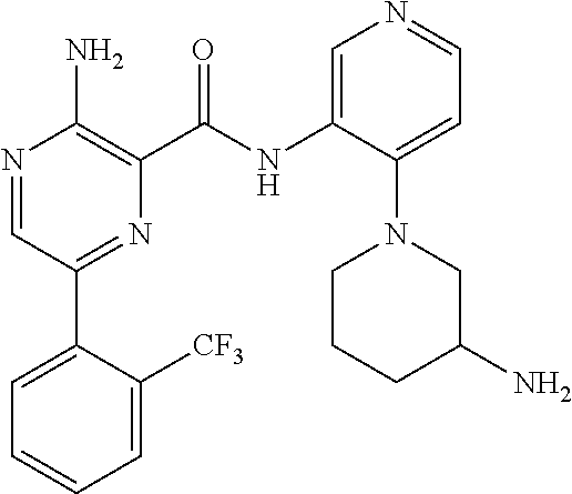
N1=CC(C2=CC=CC=C2[CF3])=NC(C(NC2=CN=CC=C2N2CCCC(N)C2)=O)=C1N
